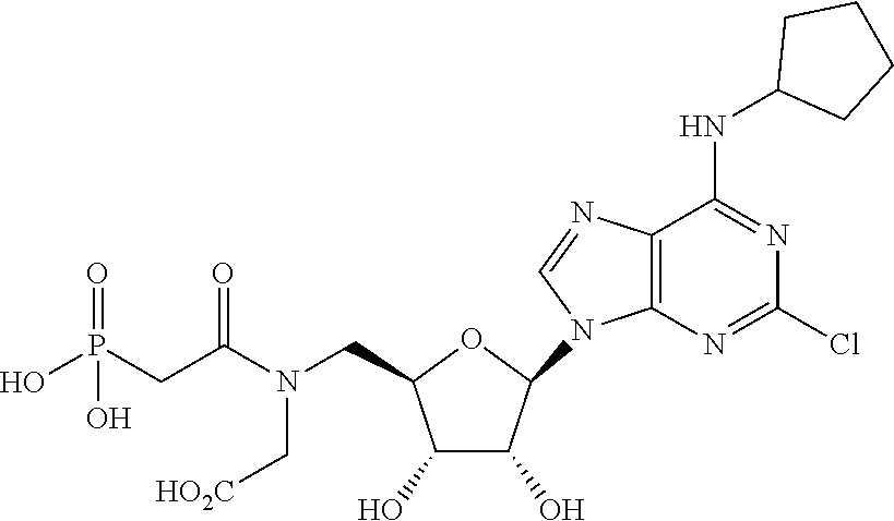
O1C(CN(C(CP(O)(=O)O)=O)C[HO2C])C(O)C(O)C1N1C=NC2=C1N=C(Cl)N=C2NC1CCCC1
